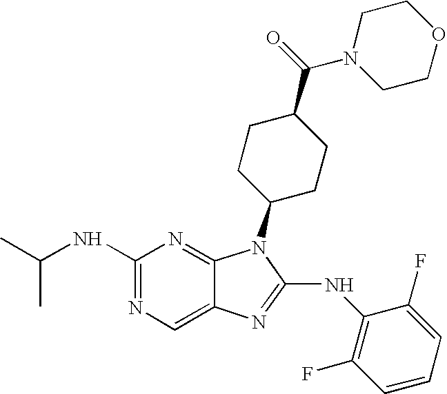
N1=C(NC(C)C)N=C2C(=C1)N=C(NC1=C(F)C=CC=C1F)N2C1CCC(C(=O)N2CCOCC2)CC1
